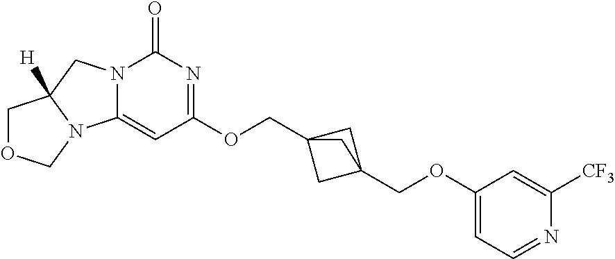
N12C(=CC(OCC34CC(COC5=CC=NC([CF3])=C5)(C3)C4)=NC1=O)N1C([H])(C2)COC1
